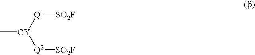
C[CY]([Q1][SO2F])[Q2][SO2F]
